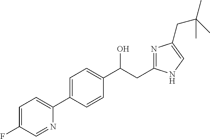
C1=C(C2=CC=C(F)C=N2)C=CC(C(CC2=NC(CC(C)(C)C)=CN2)O)=C1
